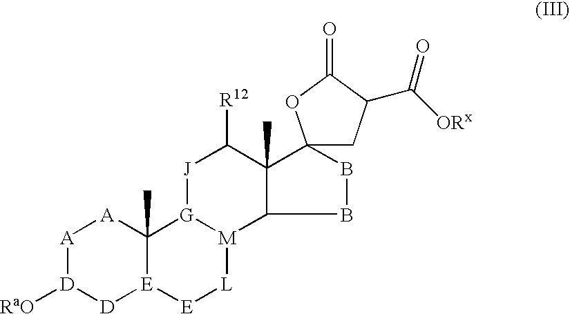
[A]1[D]([RaO])[D][E]2C(C)([A]1)[G]1[M]([L][E]2)C2C(C)(C([R12])[J]1)C1(BB2)CC(C([ORx])=O)C(=O)O1
